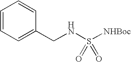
C1(CNS([NHBoc])(=O)=O)=CC=CC=C1
